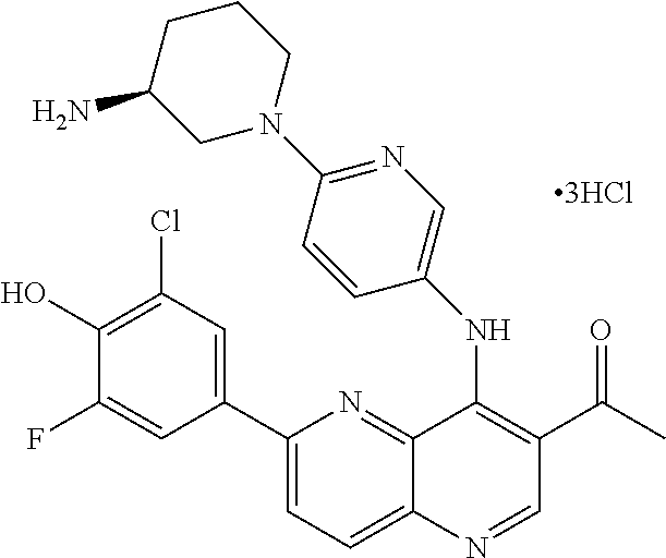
C12=NC(C3=CC(Cl)=C(O)C(F)=C3)=CC=C1N=CC(C(C)=O)=C2NC1=CN=C(N2CCCC(N)C2)C=C1
